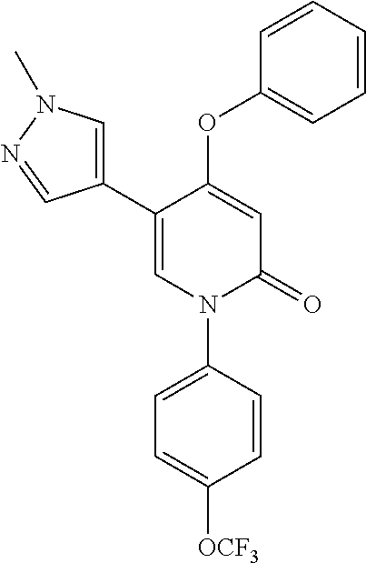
C1=C(OC2=CC=CC=C2)C(C2=CN(C)N=C2)=CN(C2=CC=C([OCF3])C=C2)C1=O
